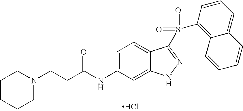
C1=C(NC(CCN2CCCCC2)=O)C=C2C(=C1)C(S(=O)(=O)C1=C3C(=CC=C1)C=CC=C3)=NN2.Cl
